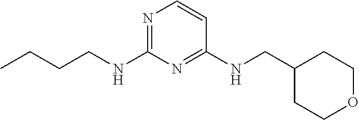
N1=C(NCCCC)N=C(NCC2CCOCC2)C=C1
